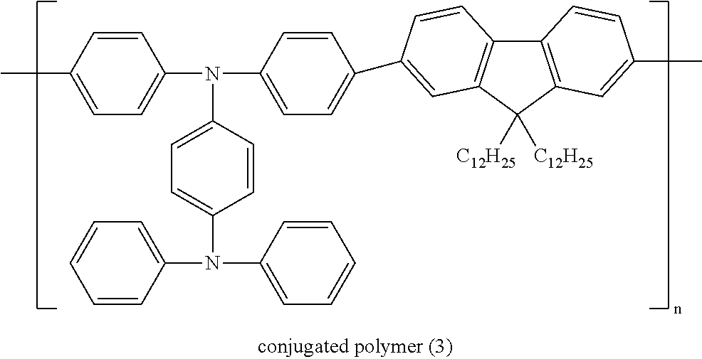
C1=CC(C)=CC=C1N(C1=CC=C(C2=CC3=C(C4=C(C=C(C)C=C4)C3([C12H25])[C12H25])C=C2)C=C1)C1=CC=C(N(C2=CC=CC=C2)C2=CC=CC=C2)C=C1
